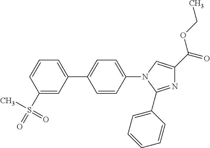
N1=C(C2=CC=CC=C2)N(C2=CC=C(C3=CC=CC(S(C)(=O)=O)=C3)C=C2)C=C1C(=O)OCC
